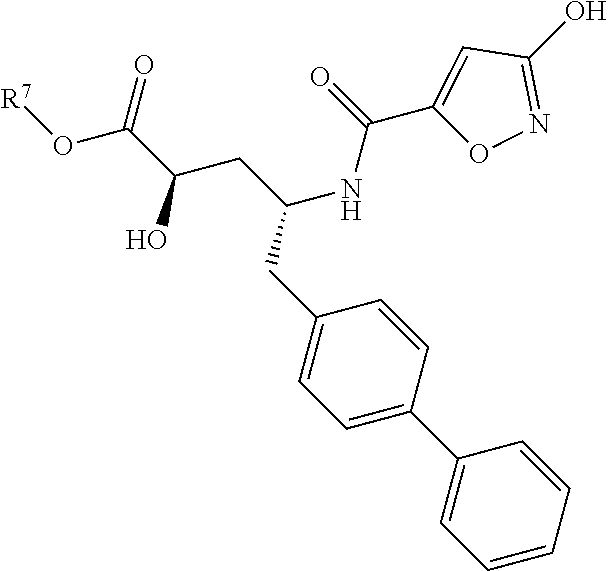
N(C(CC(C(O[R7])=O)O)CC1=CC=C(C2=CC=CC=C2)C=C1)C(=O)C1=CC(O)=NO1
